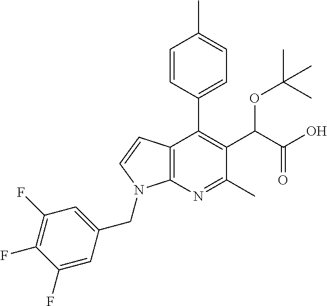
C12=C(N=C(C)C(C(C(O)=O)OC(C)(C)C)=C1C1=CC=C(C)C=C1)N(CC1=CC(F)=C(F)C(F)=C1)C=C2
